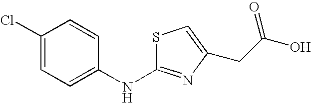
C1(Cl)=CC=C(NC2=NC(CC(=O)O)=CS2)C=C1
